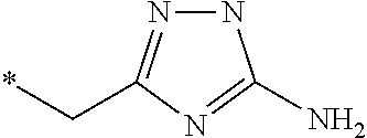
N1N=C(C*)N=C1N
